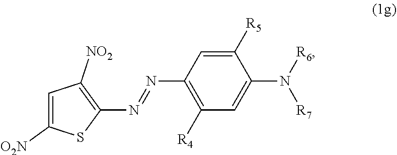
C1([R4])=C(N=NC2=C([NO2])C=C([O2N])S2)C=C([R5])C(N([R6])[R7])=C1
